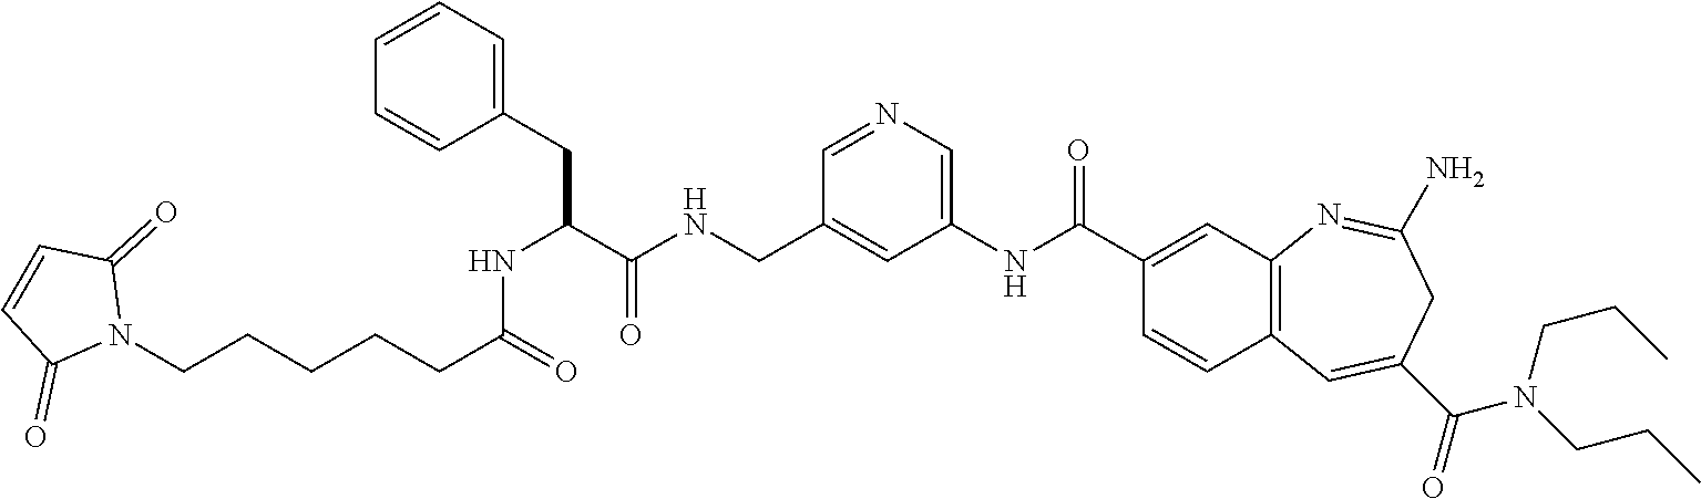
N1=CC(CNC(C(NC(=O)CCCCCN2C(=O)C=CC2=O)CC2=CC=CC=C2)=O)=CC(NC(C2=CC3=C(C=C2)C=C(C(=O)N(CCC)CCC)CC(N)=N3)=O)=C1
